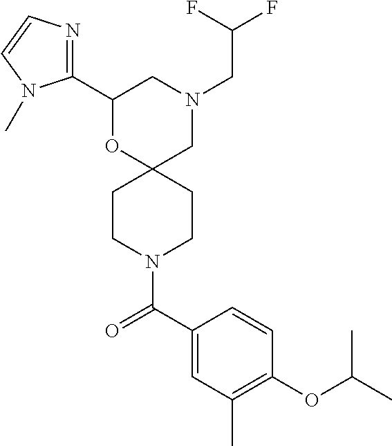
C1(C2=NC=CN2C)OC2(CN(CC(F)F)C1)CCN(C(C1=CC(C)=C(OC(C)C)C=C1)=O)CC2
